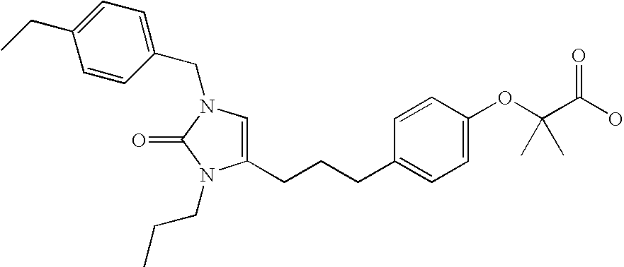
C1=CC(CN2C=C(CCCC3=CC=C(OC(C(O)=O)(C)C)C=C3)N(CCC)C2=O)=CC=C1CC
